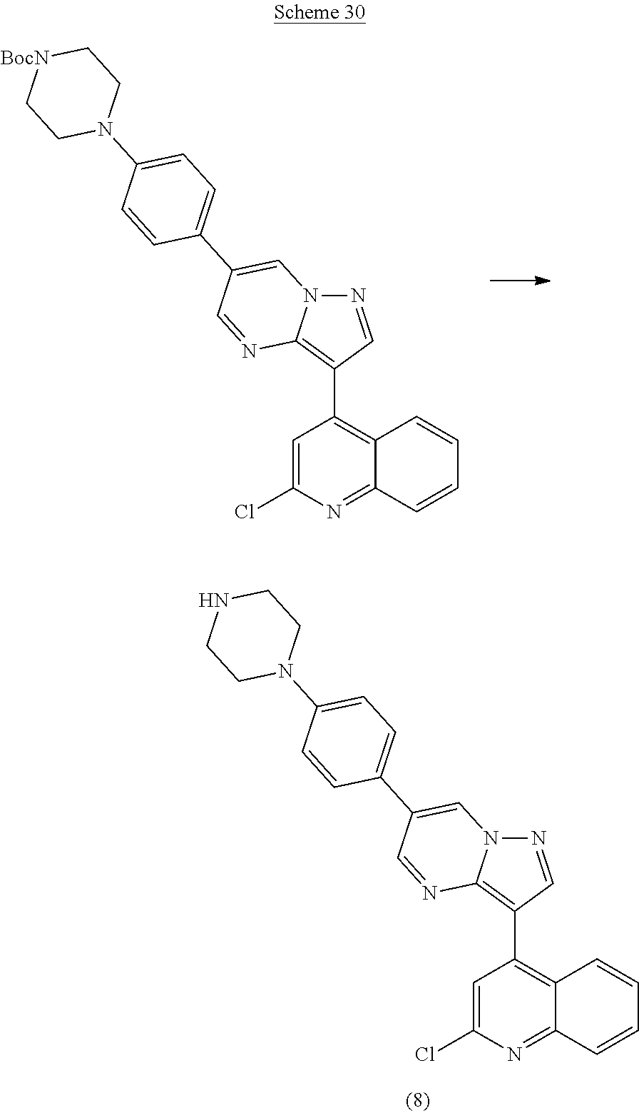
N1=CC(C2=C3C(=NC(Cl)=C2)C=CC=C3)=C2N1C=C(C1=CC=C(N3CC[BocN]CC3)C=C1)C=N2.N1=CC(C2=C3C(=NC(Cl)=C2)C=CC=C3)=C2N1C=C(C1=CC=C(N3CCNCC3)C=C1)C=N2
